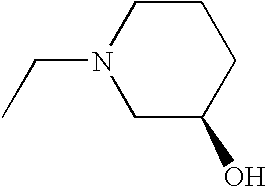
C1C(O)CCCN1CC
